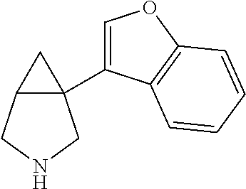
C12(C3=COC4=C3C=CC=C4)C(CNC1)C2
